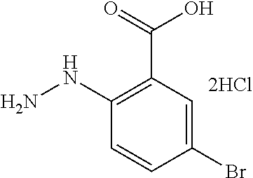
C1(NN)=C(C(=O)O)C=C(Br)C=C1
